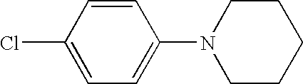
C1(Cl)=CC=C(N2CCCCC2)C=C1
